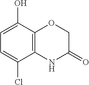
C1=C(Cl)C2=C(C(O)=C1)OCC(=O)N2
